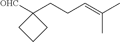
[OHC]C1(CCC=C(C)C)CCC1
